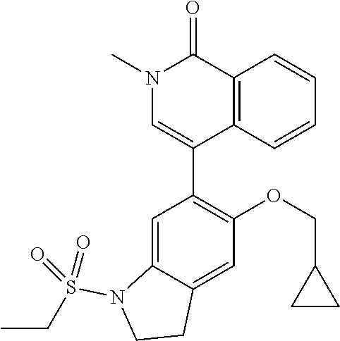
C1=C2C(=CC(OCC3CC3)=C1C1=CN(C)C(=O)C3=C1C=CC=C3)CCN2S(=O)(=O)CC
